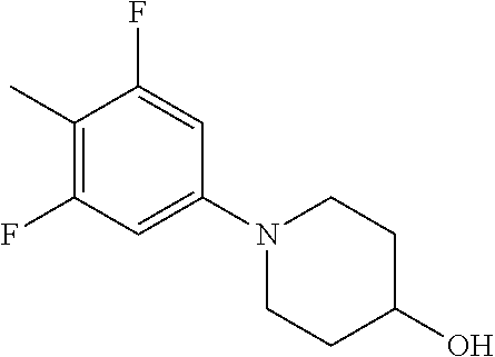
C1(C)=C(F)C=C(N2CCC(O)CC2)C=C1F
